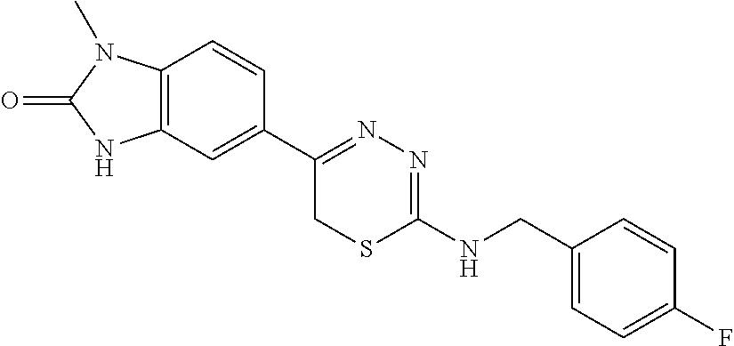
C12=C(C=C(C3=NN=C(NCC4=CC=C(F)C=C4)SC3)C=C1)NC(=O)N2C
